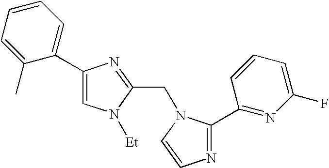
N1=C(C2=NC(F)=CC=C2)N(CC2=NC(C3=CC=CC=C3C)=CN2[Et])C=C1
